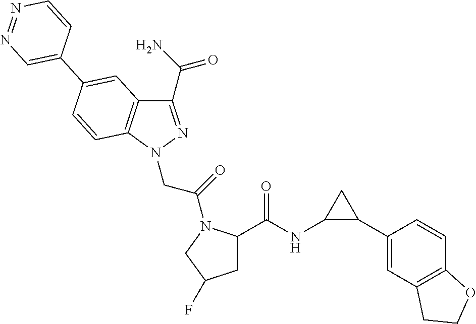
C1(C(=O)N)=NN(CC(=O)N2C(C(NC3C(C4=CC5=C(C=C4)OCC5)C3)=O)CC(F)C2)C2=C1C=C(C1=CN=NC=C1)C=C2
